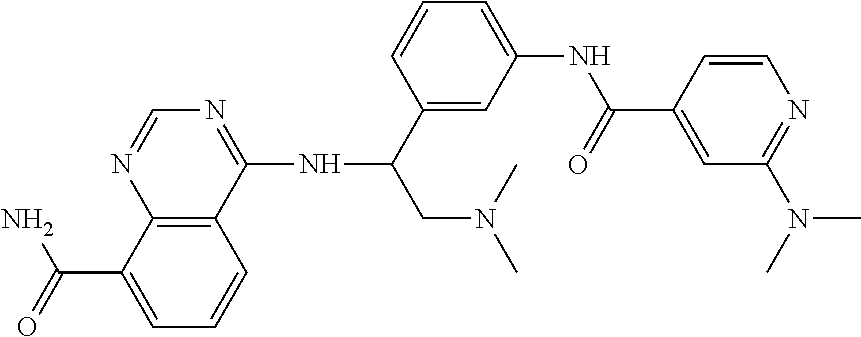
C12=C(C(NC(CN(C)C)C3=CC(NC(C4=CC(N(C)C)=NC=C4)=O)=CC=C3)=NC=N1)C=CC=C2C(=O)N
